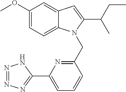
C1(OC)=CC=C2C(=C1)C=C(C(C)CC)N2CC1=NC(C2=NN=NN2)=CC=C1
